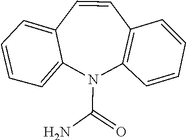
NC(=O)N1C2=C(C=CC3=CC=CC=C13)C=CC=C2
